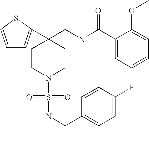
C1=CSC(C2(CNC(C3=CC=CC=C3OC)=O)CCN(S(=O)(=O)NC(C3=CC=C(F)C=C3)C)CC2)=C1
